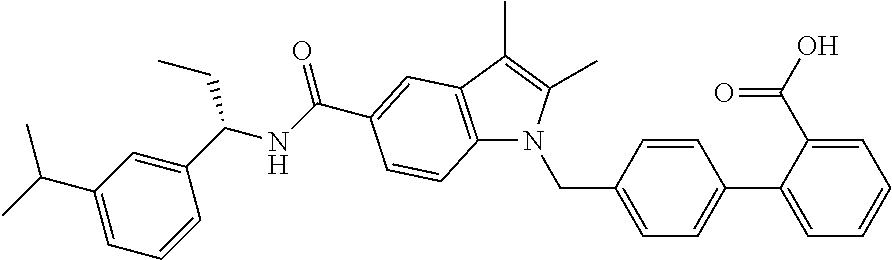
C1(C(NC(C2=CC3=C(N(CC4=CC=C(C5=CC=CC=C5C(O)=O)C=C4)C(C)=C3C)C=C2)=O)CC)=CC(C(C)C)=CC=C1
